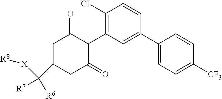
C1(Cl)=C(C2C(=O)CC(C([R7])([R6])[X][R8])CC2=O)C=C(C2=CC=C([CF3])C=C2)C=C1
